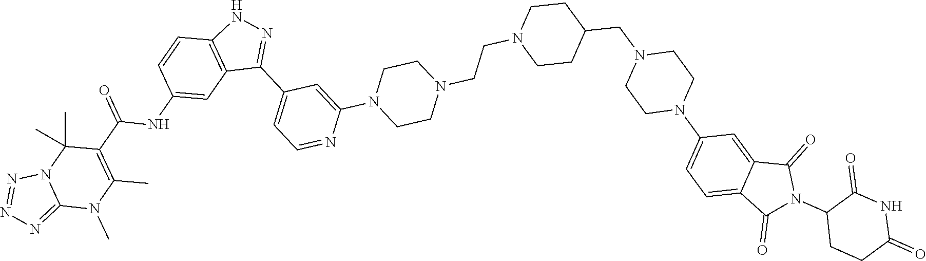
C12=NN=NN1C(C)(C)C(C(=O)NC1=CC3=C(C=C1)NN=C3C1=CC=NC(N3CCN(CCN4CCC(CN5CCN(C6=CC=C7C(=C6)C(=O)N(C6CCC(=O)NC6=O)C7=O)CC5)CC4)CC3)=C1)=C(C)N2C
